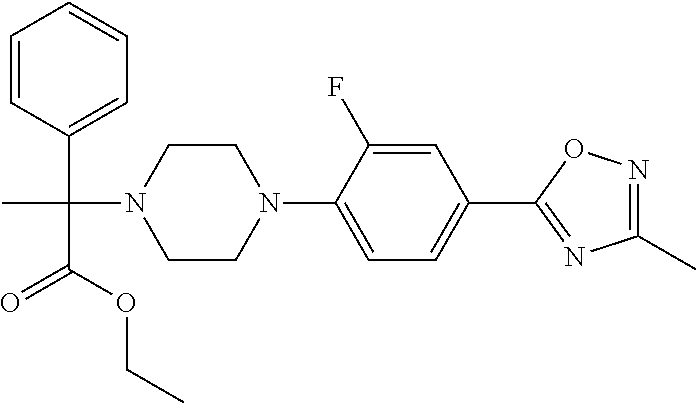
C1(C2=CC=C(N3CCN(C(C)(C4=CC=CC=C4)C(OCC)=O)CC3)C(F)=C2)=NC(C)=NO1
